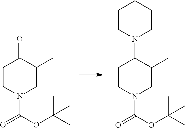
C1CN(C(=O)OC(C)(C)C)CC(C)C1=O.C1CN(C(=O)OC(C)(C)C)CC(C)C1N1CCCCC1
